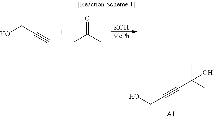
OCC#CC(C)(C)O.[A1].[MePh].[KOH].OCC#C.CC(C)=O
